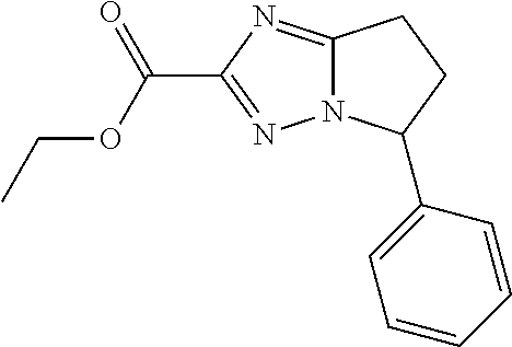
C12=NC(C(OCC)=O)=NN1C(C1=CC=CC=C1)CC2
